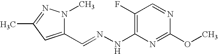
C1(F)=C(NN=CC2=CC(C)=NN2C)N=C(OC)N=C1
